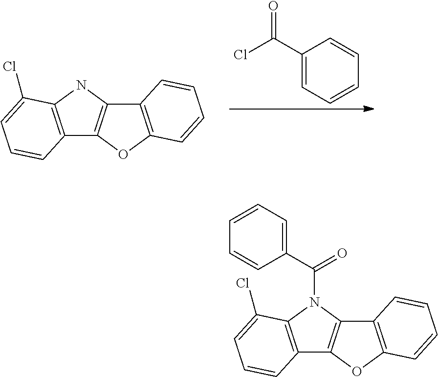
C1(C(Cl)=O)=CC=CC=C1.C12=C(NC3=C1OC1=C3C=CC=C1)C(Cl)=CC=C2.C12=C(N(C(C3=CC=CC=C3)=O)C3=C1OC1=C3C=CC=C1)C(Cl)=CC=C2
